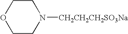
O1CCN([CH2CH2CH2SO3Na])CC1
